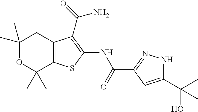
C1(C)(C)OC(C)(C)C2=C(C1)C(C(=O)N)=C(NC(C1=NNC(C(C)(O)C)=C1)=O)S2
